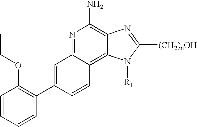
N1=C2C(=C3C(=C1N)N=C([(CH2)nOH])N3[R1])C=CC(C1=C(OCC)C=CC=C1)=C2
